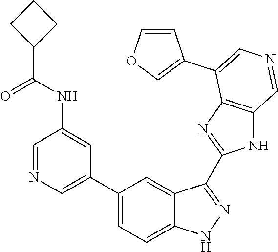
C1(C2=CN=CC(NC(C3CCC3)=O)=C2)=CC=C2C(=C1)C(C1=NC3=C(N1)C=NC=C3C1=COC=C1)=NN2
